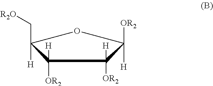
C1([OR2])([H])C([H])(C[R2O])OC([H])([OR2])C1([OR2])[H]
